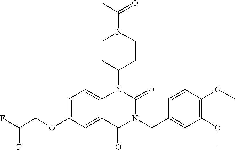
C1=C(OCC(F)F)C=C2C(=C1)N(C1CCN(C(=O)C)CC1)C(=O)N(CC1=CC(OC)=C(OC)C=C1)C2=O
